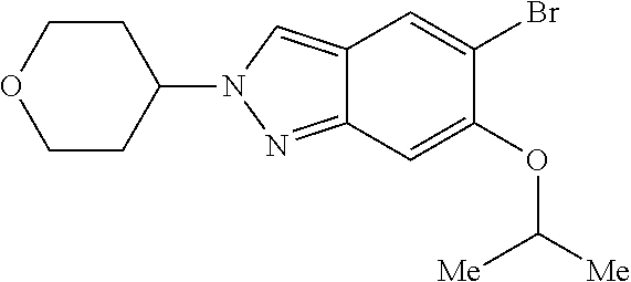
C12=CN(C3CCOCC3)N=C1C=C(OC([Me])[Me])C(Br)=C2
